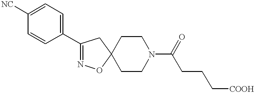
C1([NC])=CC=C(C2=NOC3(C2)CCN(C(CCC[COOH])=O)CC3)C=C1
